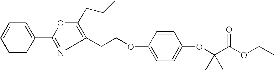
C1=CC(C2=NC(CCOC3=CC=C(OC(C(=O)OCC)(C)C)C=C3)=C(CCC)O2)=CC=C1
